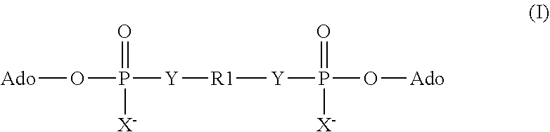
[Ado]OP(=O)([X-])[Y][R1][Y]P(=O)([X-])O[Ado]
